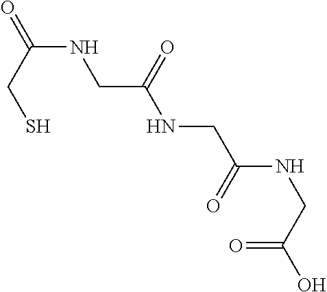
C(CS)(=O)NCC(NCC(NCC(O)=O)=O)=O
